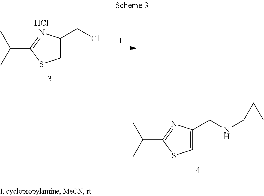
C1=C(CNC2CC2)N=C(C(C)C)S1.I.C1=C(CCl)N=C(C(C)C)S1.Cl
